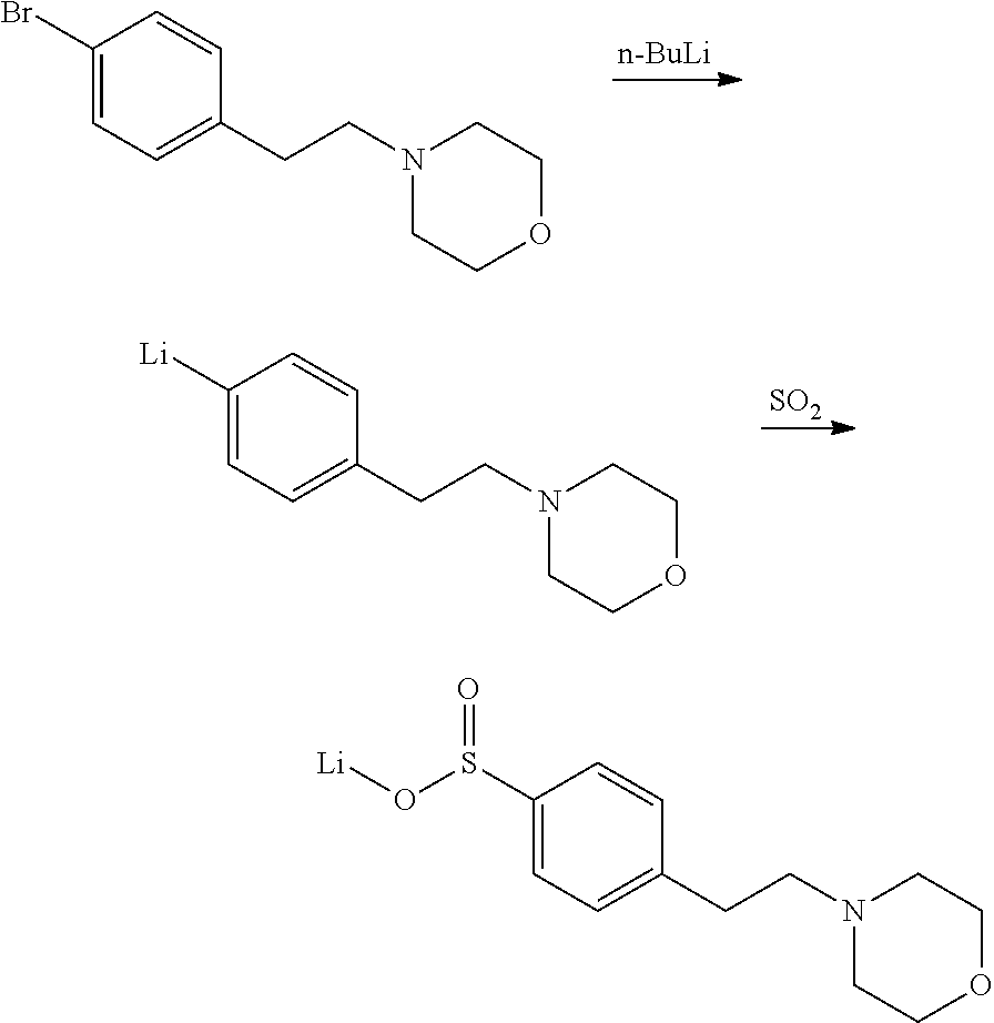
[n-BuLi].C1(Br)=CC=C(CCN2CCOCC2)C=C1.C1([Li])=CC=C(CCN2CCOCC2)C=C1.[SO2].[Li]OS(C1=CC=C(CCN2CCOCC2)C=C1)=O
